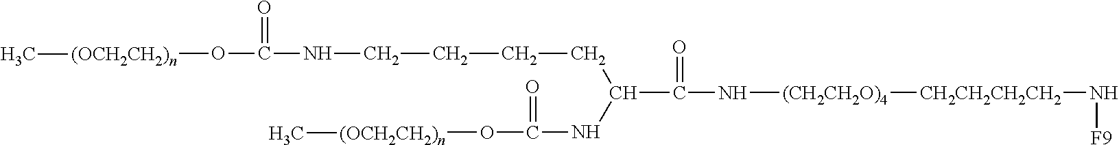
C(C(N[(CH2CH2O)4][CH2CH2CH2CH2]N[F9])=O)(CCCCNC(O[(OCH2CH2)n]C)=O)NC(O[(OCH2CH2)n]C)=O
